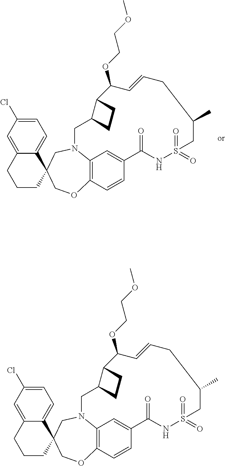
C12=CC(Cl)=CC=C1C1(CCC2)CN2C3=C(C=CC(=C3)C(=O)NS(=O)(=O)CC(C)CC=CC(OCCOC)C3C(C2)CC3)OC1.C12=CC(Cl)=CC=C1C1(CCC2)CN2C3=C(C=CC(=C3)C(=O)NS(=O)(=O)CC(C)CC=CC(OCCOC)C3C(C2)CC3)OC1
